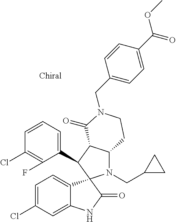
C1(C2C3C(N(CC4CC4)C24C2=CC=C(Cl)C=C2NC4=O)CCN(CC2=CC=C(C(=O)OC)C=C2)C3=O)=CC=CC(Cl)=C1F
